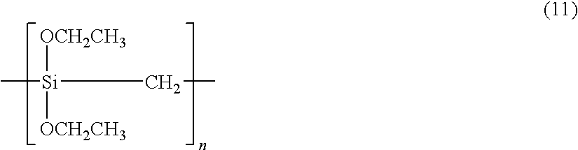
C[Si](CC)([OCH2CH3])[OCH2CH3]
